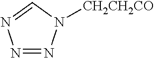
N1=NN([CH2CH2CO])C=N1
